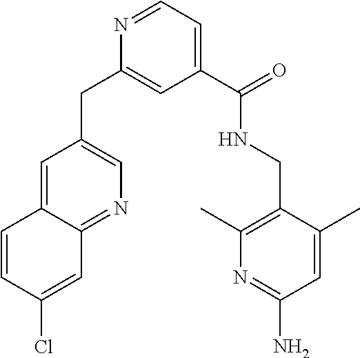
N1=CC=C(C(NCC2=C(C)N=C(N)C=C2C)=O)C=C1CC1=CN=C2C(=C1)C=CC(Cl)=C2
